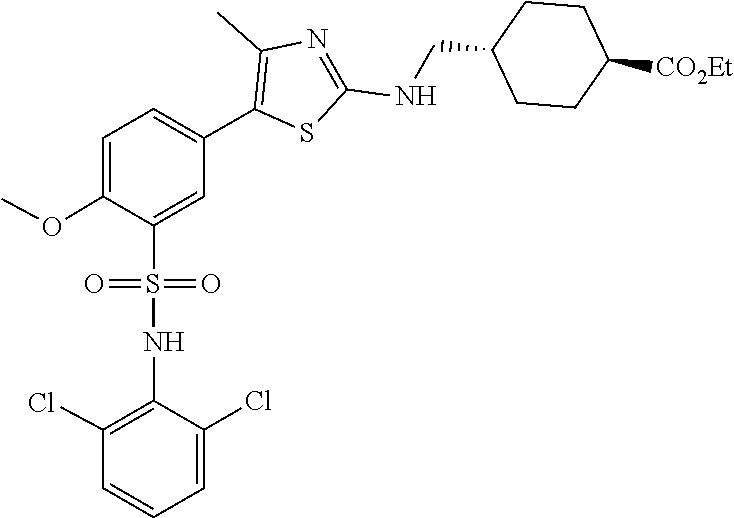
COC1=CC=C(C2=C(C)N=C(NCC3CCC([CO2Et])CC3)S2)C=C1S(NC1=C(Cl)C=CC=C1Cl)(=O)=O
